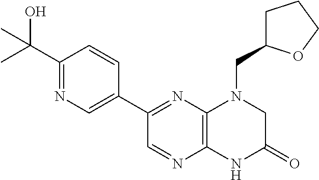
C12=C(N=C(C3=CN=C(C(O)(C)C)C=C3)C=N1)N(CC1CCCO1)CC(=O)N2
